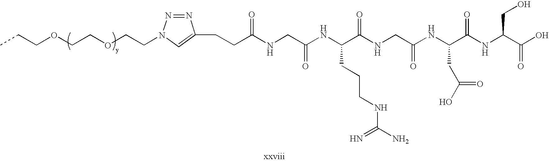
C(CC(NCC(NC(C(NCC(NC(C(NC(C(O)=O)CO)=O)CC(O)=O)=O)=O)CCCNC(N)=N)=O)=O)C1=CN(CCOCCOCCC)N=N1
